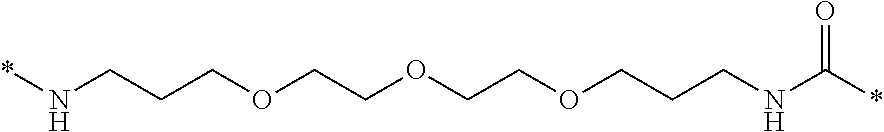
*NCCCOCCOCCOCCCNC(=O)*
